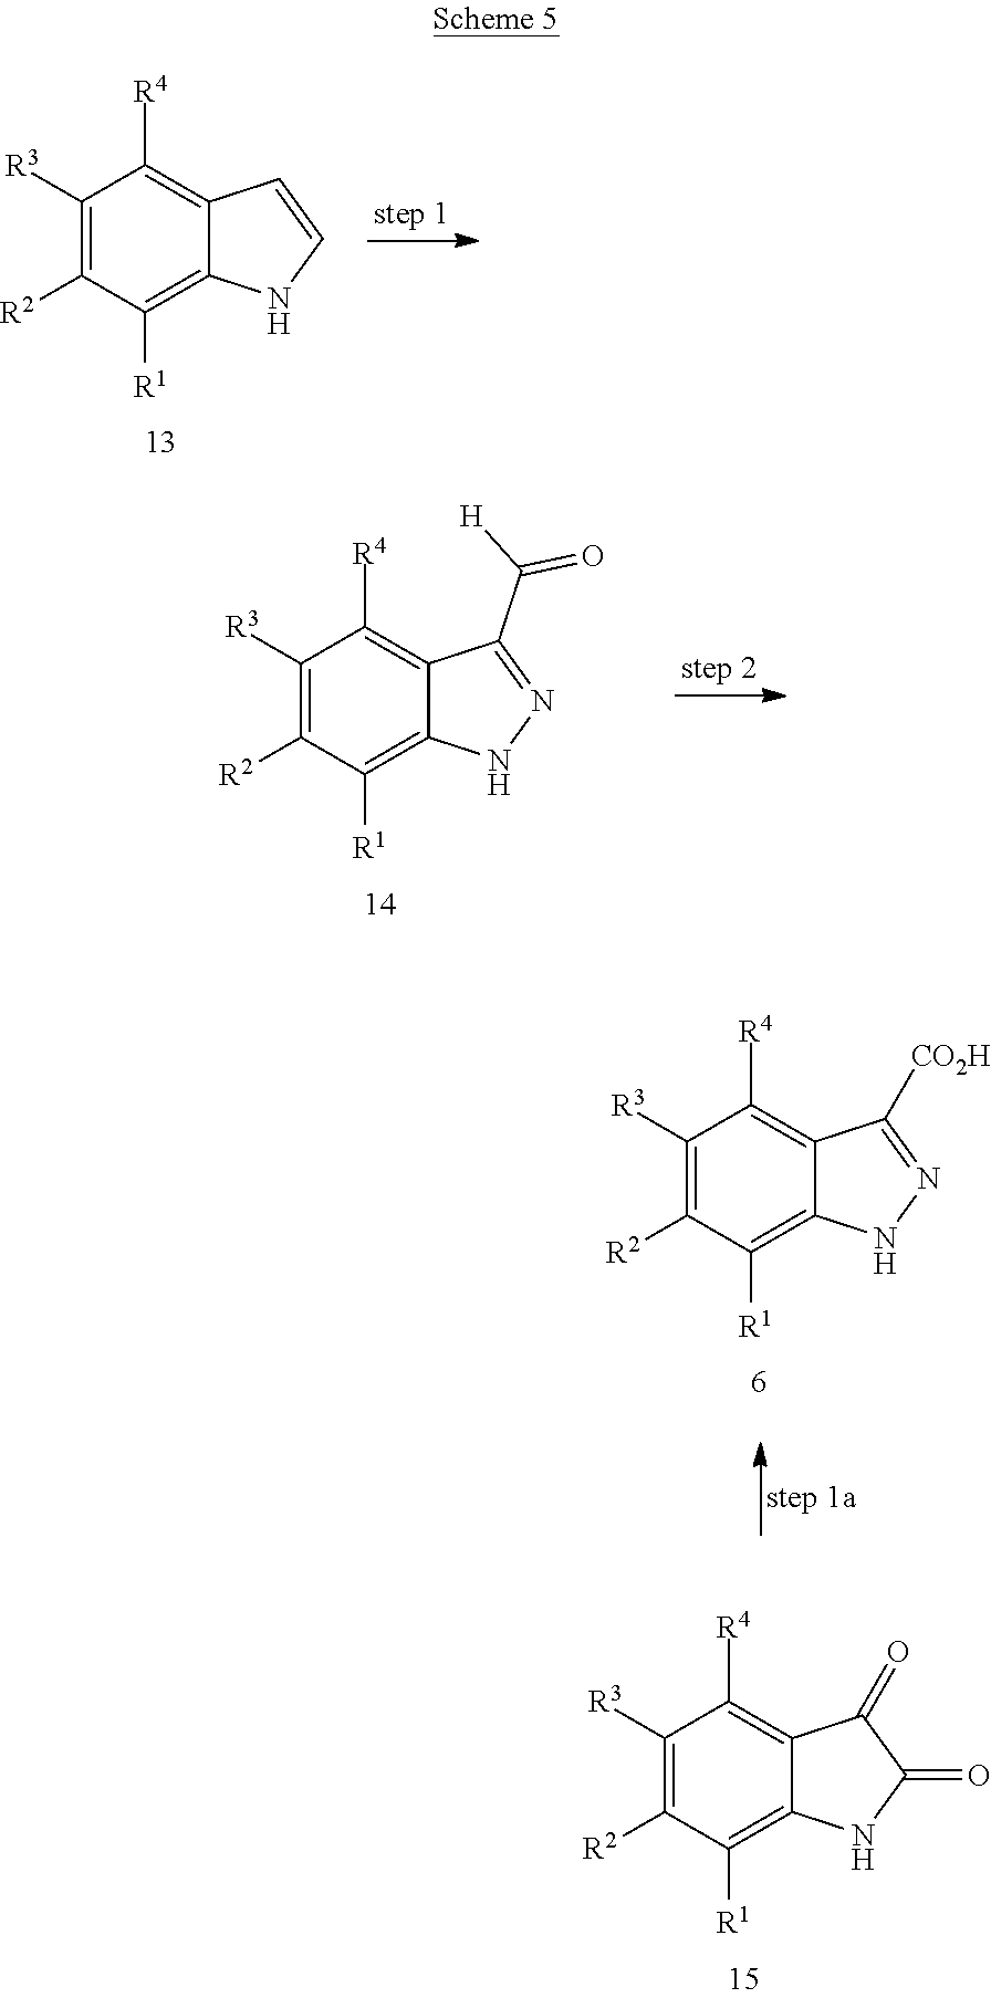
C1([R3])=C([R2])C([R1])=C2C(=C1[R4])C=CN2.C1([R3])=C([R2])C([R1])=C2C(=C1[R4])C(C([H])=O)=NN2.C1([R3])=C([R2])C([R1])=C2C(=C1[R4])C([CO2H])=NN2.C1([R3])=C([R2])C([R1])=C2C(=C1[R4])C(=O)C(=O)N2
